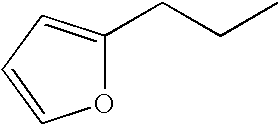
O1C(CCC)=CC=C1
